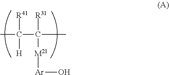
CC(C(C)([R31])[M21][Ar]O)([R41])[H]
